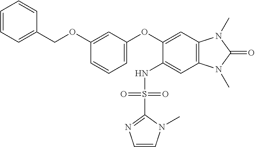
C1=CC=C(COC2=CC(OC3=CC4=C(C=C3NS(C3=NC=CN3C)(=O)=O)N(C)C(=O)N4C)=CC=C2)C=C1
